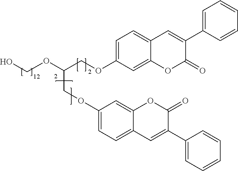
C1=C(OCC(COC2=CC=C3C(=C2)OC(=O)C(C2=CC=CC=C2)=C3)OCO)C=C2C(=C1)C=C(C1=CC=CC=C1)C(=O)O2
